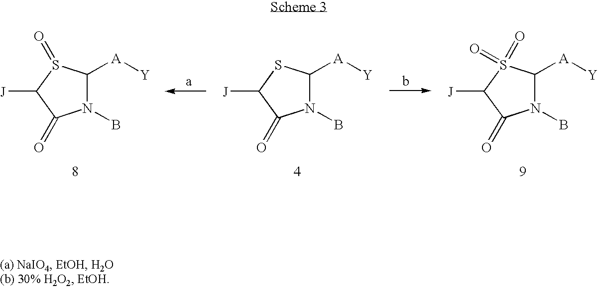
N1(B)C([A][Y])SC([J])C1=O.N1(B)C([A][Y])S(=O)(=O)C([J])C1=O.N1(B)C([A][Y])S(=O)C([J])C1=O
